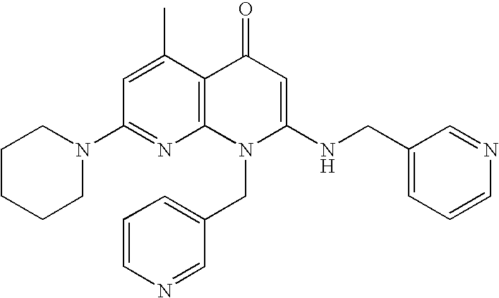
C1(N2CCCCC2)=NC2=C(C(C)=C1)C(=O)C=C(NCC1=CC=CN=C1)N2CC1=CC=CN=C1
